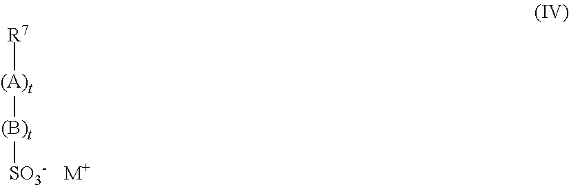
[(A)t]([(B)t][SO3-])[R7].[M+]
